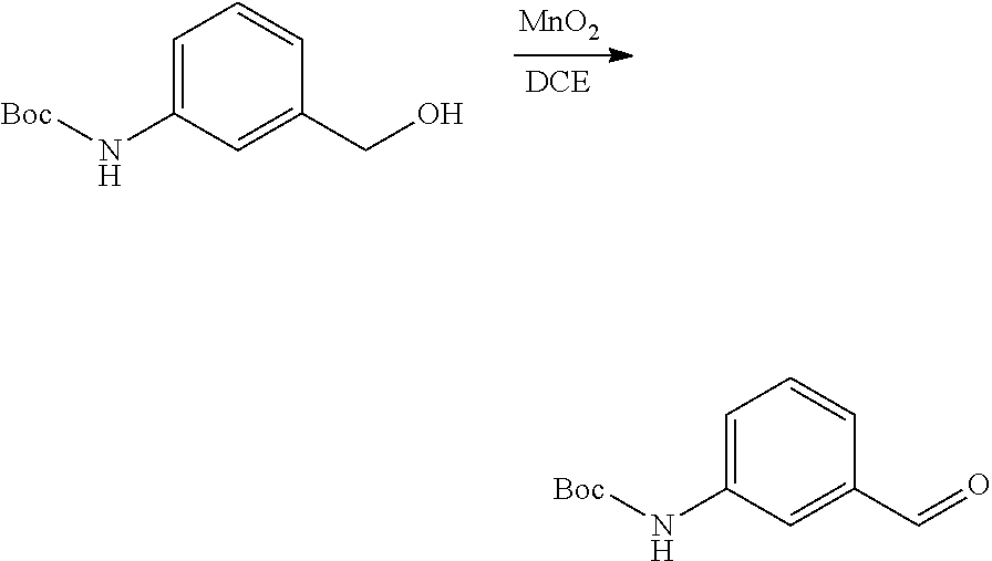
C1=C(N[Boc])C=C(CO)C=C1.[MnO2].C1=C(N[Boc])C=C(C=O)C=C1
